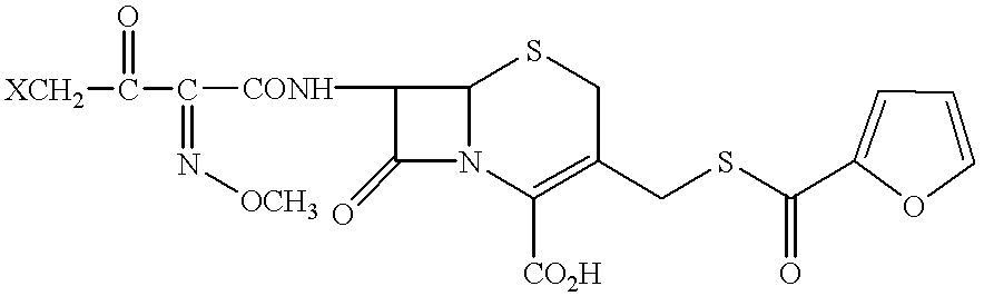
C1([CONH]C(C([XCH2])=O)=N[OCH3])C(=O)N2C1SCC(CSC(=O)C1=CC=CO1)=C2[CO2H]
